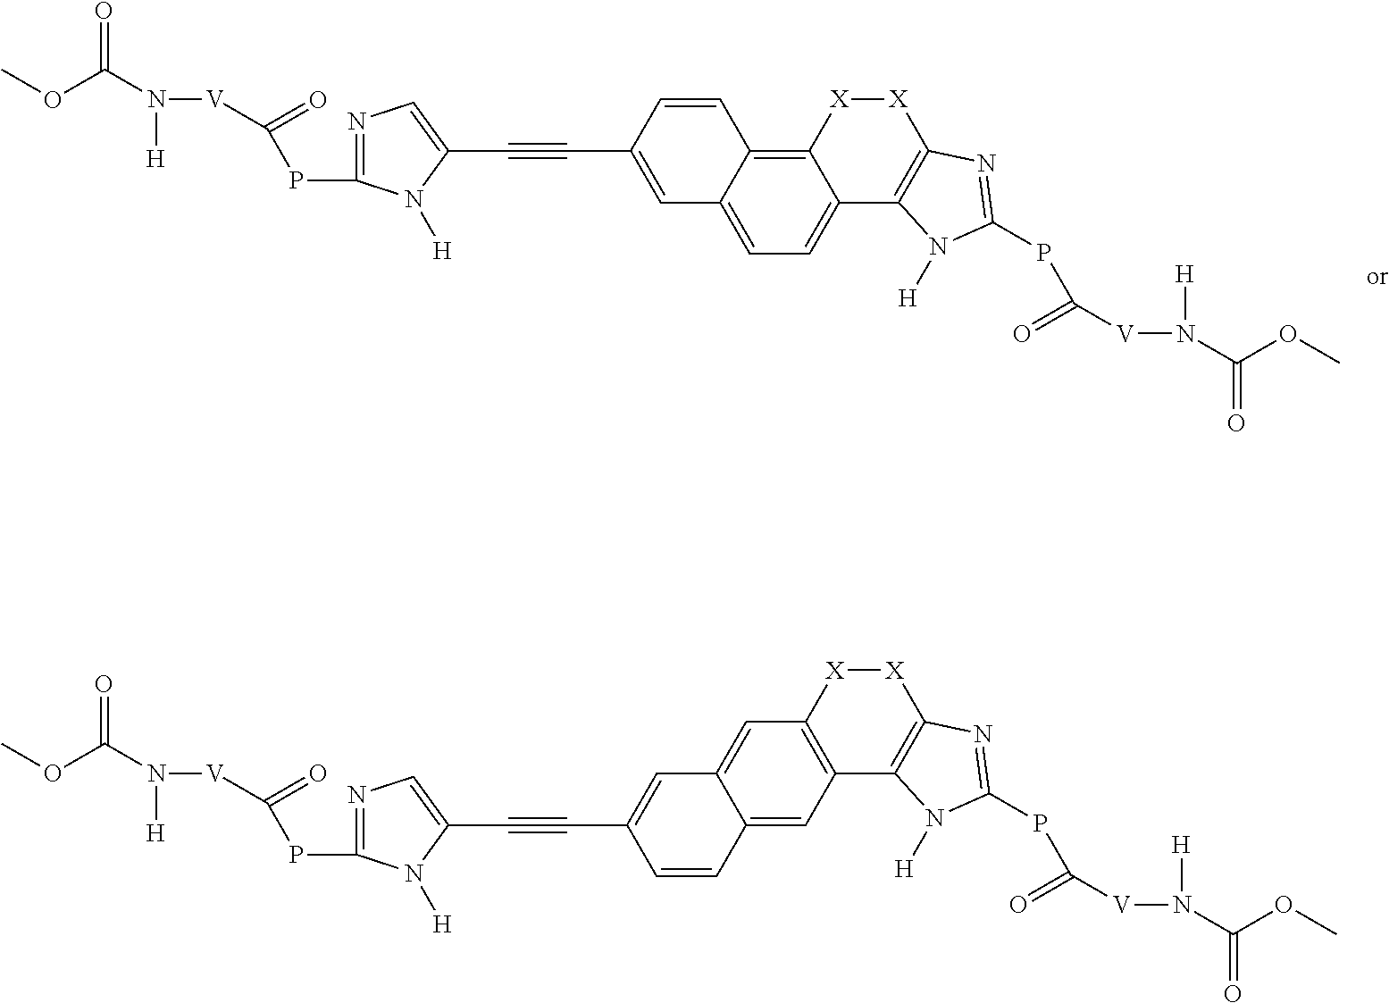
C12=C3C(=CC=C1C1=C([X][X]2)N=C(PC(=O)[V]N([H])C(=O)OC)N1[H])C=C(C#CC1=CN=C(PC(=O)[V]N([H])C(=O)OC)N1[H])C=C3.C12=C(C=C3C(=C1)C=C(C#CC1=CN=C(PC(=O)[V]N([H])C(=O)OC)N1[H])C=C3)C1=C([X][X]2)N=C(PC(=O)[V]N([H])C(=O)OC)N1[H]
